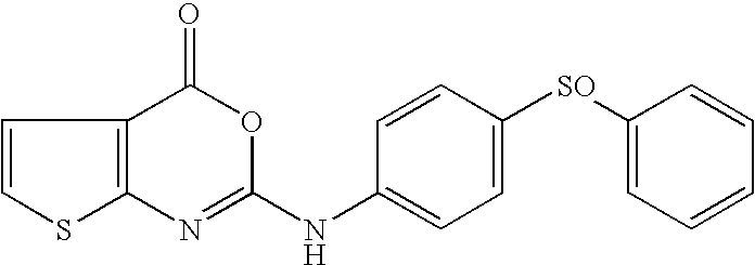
C12=C(C(=O)OC(NC3=CC=C([SO]C4=CC=CC=C4)C=C3)=N1)C=CS2
